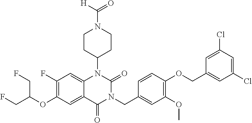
C12=CC(F)=C(OC(CF)CF)C=C1C(=O)N(CC1=CC(OC)=C(OCC3=CC(Cl)=CC(Cl)=C3)C=C1)C(=O)N2C1CCN(C([H])=O)CC1
